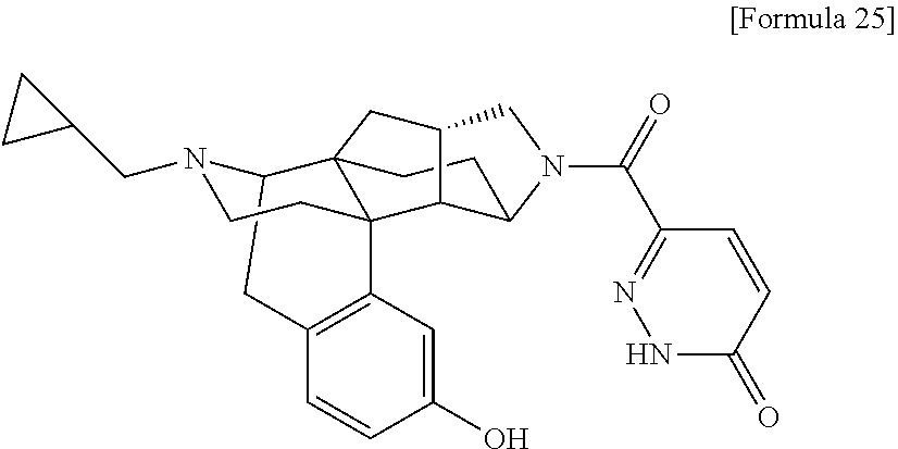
C12CC3=C(C=C(O)C=C3)C3(CCN1CC1CC1)C21CCC2C3C(C1)CN2C(=O)C1=NNC(=O)C=C1
